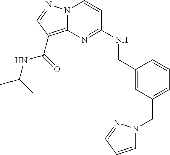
N12C(=C(C(=O)NC(C)C)C=N1)N=C(NCC1=CC(CN3C=CC=N3)=CC=C1)C=C2
